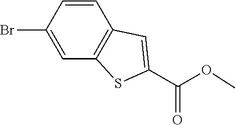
C12=C(C=CC(Br)=C1)C=C(C(=O)OC)S2
